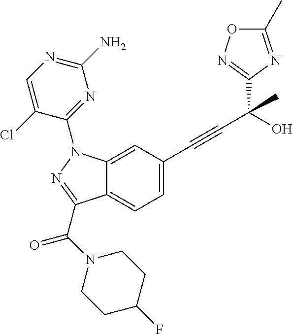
C1(C(C#CC2=CC=C3C(=C2)N(C2=NC(N)=NC=C2Cl)N=C3C(N2CCC(F)CC2)=O)(O)C)=NOC(C)=N1
